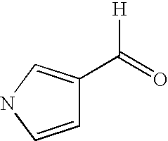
C1=CNC=C1C(=O)[H]
